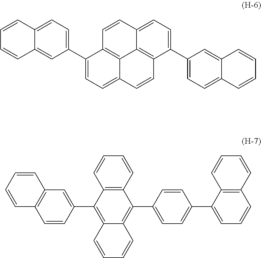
C1(C2=CC=C3C(=C2)C=CC=C3)=CC=C2C3=C1C=CC1=CC=C(C4=CC=C5C(=C4)C=CC=C5)C(=C31)C=C2.C12=C(C=CC=C1)C(C1=CC=C(C3=CC=CC4=C3C=CC=C4)C=C1)=C1C(=C2C2=CC3=C(C=C2)C=CC=C3)C=CC=C1
